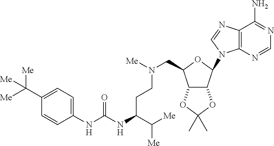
C12=C(N=CN=C1N)N(C1C3C(C(CN([Me])CCC(NC(NC4=CC=C(C([Me])([Me])[Me])C=C4)=O)C([Me])[Me])O1)OC(C)(C)O3)C=N2
